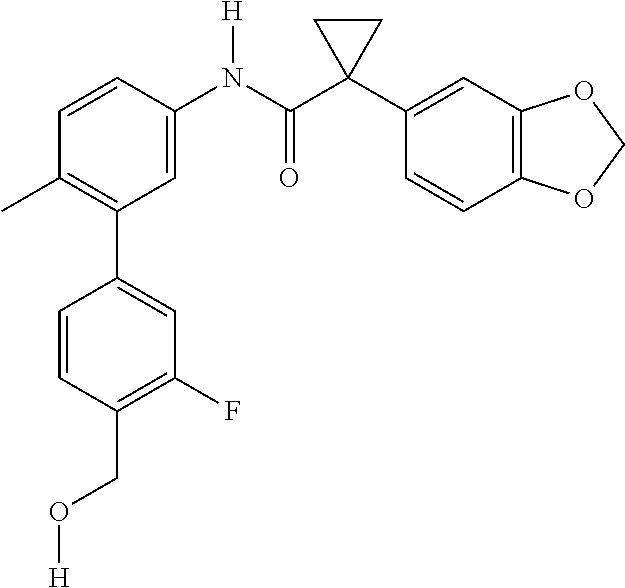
C1=C(N(C(C2(C3=CC4=C(C=C3)OCO4)CC2)=O)[H])C=CC(C)=C1C1=CC(F)=C(CO[H])C=C1
